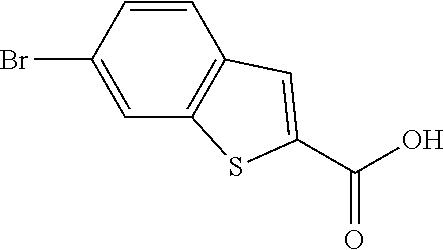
C12=C(C=CC(Br)=C1)C=C(C(O)=O)S2
